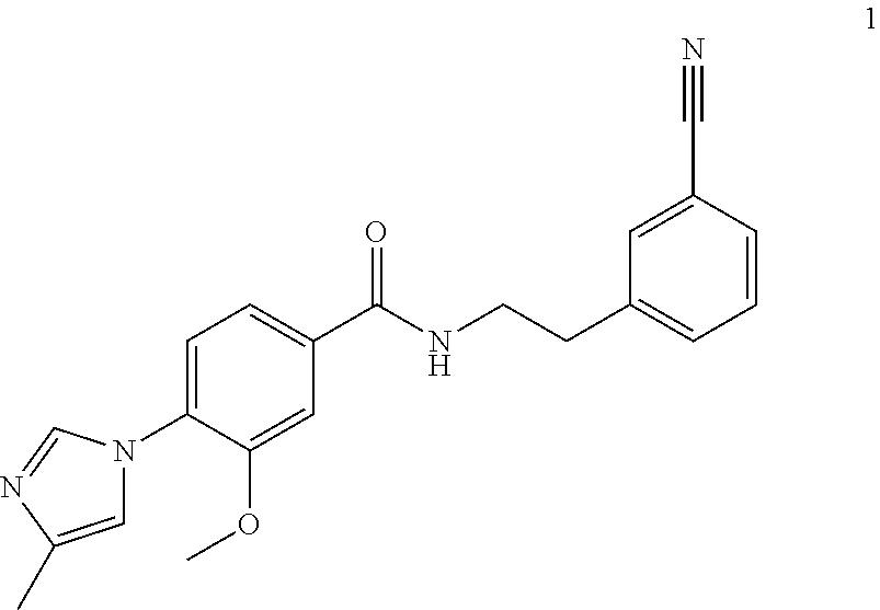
C1=C(C)N=CN1C1=CC=C(C(NCCC2=CC=CC(C#N)=C2)=O)C=C1OC
